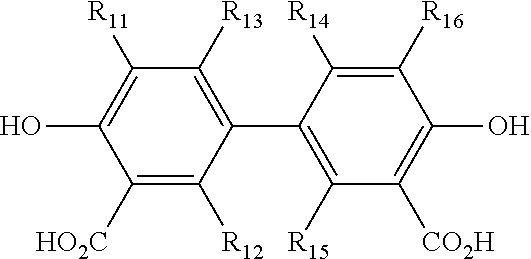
C1([R14])=C([R16])C(O)=C([CO2H])C([R15])=C1C1=C([R13])C([R11])=C(O)C([HO2C])=C1[R12]
